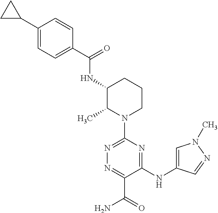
N(C1C(C)N(C2=NN=C(C(N)=O)C(NC3=CN(C)N=C3)=N2)CCC1)C(=O)C1=CC=C(C2CC2)C=C1
